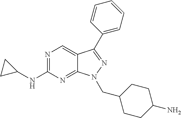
N1=C(NC2CC2)N=C2C(=C1)C(C1=CC=CC=C1)=NN2CC1CCC(N)CC1
